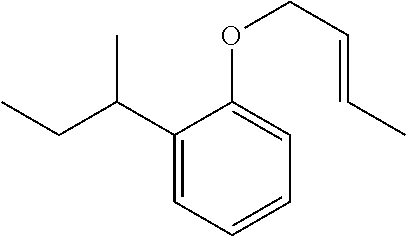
C1(C(CC)C)=CC=CC=C1OCC=CC
